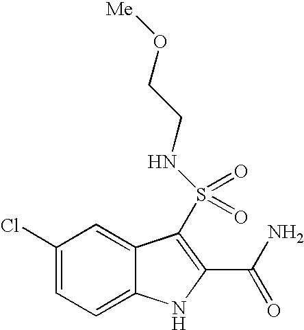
C1(Cl)=CC=C2C(=C1)C(S(=O)(=O)NCCO[Me])=C(C(N)=O)N2
